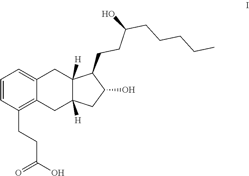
C1=CC(CCC(O)=O)=C2C(=C1)CC1([H])C([H])(C2)CC(O)C1CCC(CCCCC)O
